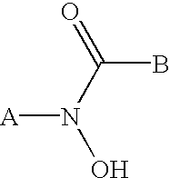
ON(C(B)=O)[A]
